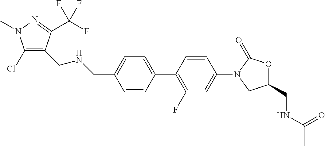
C1=CC(C2=C(F)C=C(N3CC(CNC(C)=O)OC3=O)C=C2)=CC=C1CNCC1=C(Cl)N(C)N=C1C(F)(F)F
